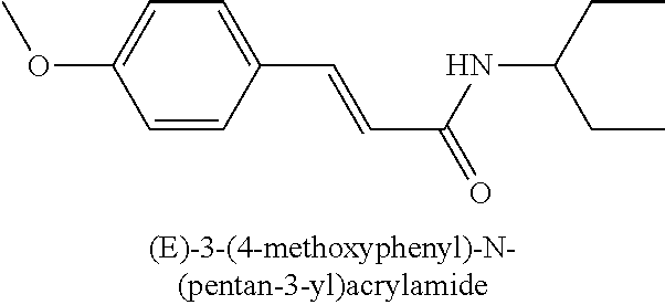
C1=CC(C=CC(=O)NC(CC)CC)=CC=C1OC
